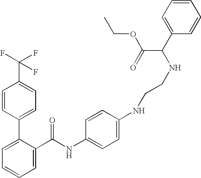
C1=C(C(NC2=CC=C(NCCNC(C3=CC=CC=C3)C(=O)OCC)C=C2)=O)C(C2=CC=C(C(F)(F)F)C=C2)=CC=C1
